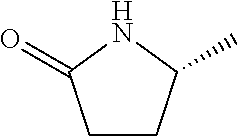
C1CC(C)NC1=O
